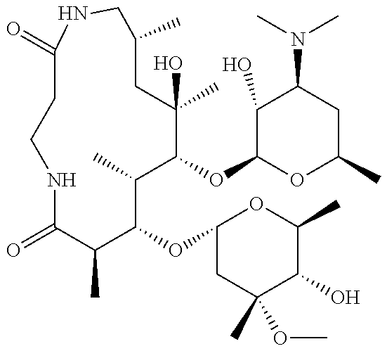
C1(=O)CCNC(=O)C(C)C(OC2CC(C)(OC)C(O)C(C)O2)C(C)C(OC2OC(C)CC(N(C)C)C2O)C(C)(O)CC(C)CN1
